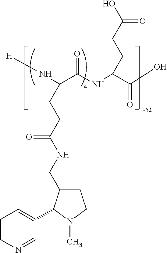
C1=CN=CC(C2C(CNC(CCC(N[H])C(NC(C(O)=O)CCC(O)=O)=O)=O)CCN2C)=C1
